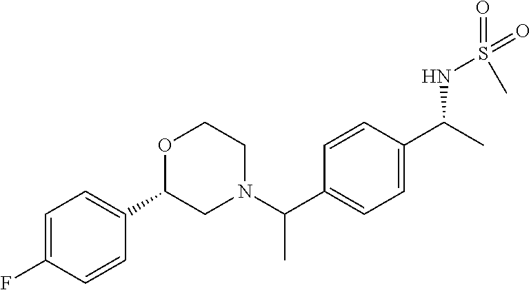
C1=C(F)C=CC(C2CN(C(C3=CC=C(C(C)NS(=O)(=O)C)C=C3)C)CCO2)=C1
